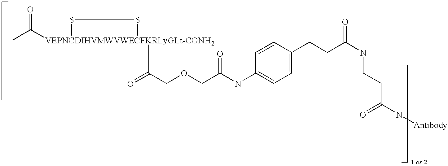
CC([VEPNCDIHVMWVWECFKRLyGLt-CONH2]1(C(COCC(NC2=CC=C(CCC(NCCC(N[Antibody])=O)=O)C=C2)=O)=O)SS1)=O
